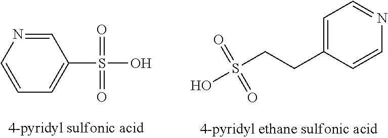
C1=CC=C(S(=O)(=O)O)C=N1.C1=C(CCS(O)(=O)=O)C=CN=C1
